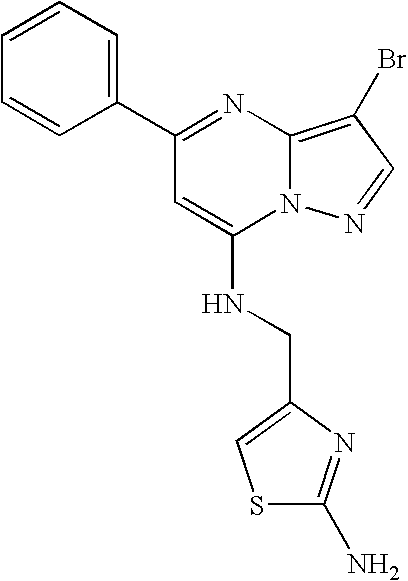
C1=CC=C(C2=NC3=C(Br)C=NN3C(NCC3=CSC(N)=N3)=C2)C=C1
